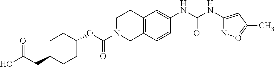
C1C(CC(O)=O)CCC(OC(N2CC3=C(CC2)C=C(NC(NC2=CC(C)=ON2)=O)C=C3)=O)C1
